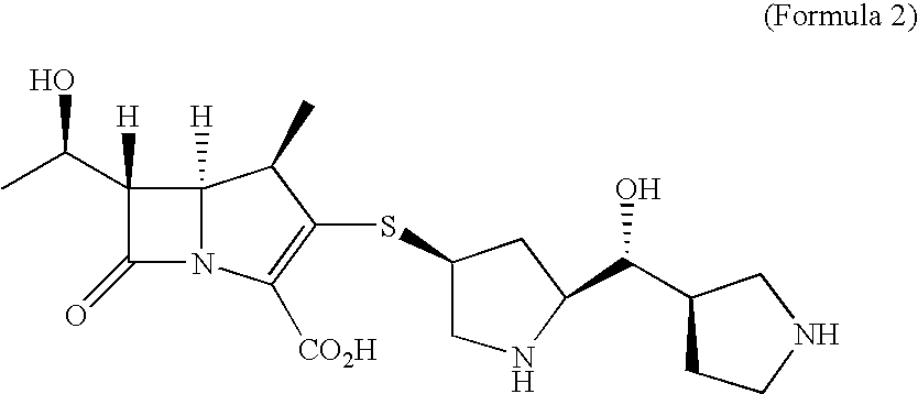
C1(C(C)O)([H])C(=O)N2C1([H])C(C)C(SC1CNC(C(O)C3CCNC3)C1)=C2[CO2H]
